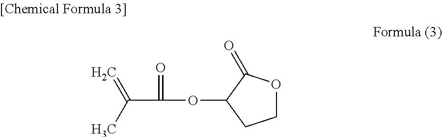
C1OC(=O)C(OC(=O)C(C)=C)C1
